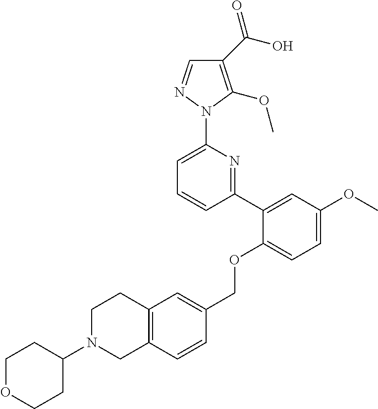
C1(C(O)=O)=C(OC)N(C2=CC=CC(C3=CC(OC)=CC=C3OCC3=CC4=C(C=C3)CN(C3CCOCC3)CC4)=N2)N=C1
